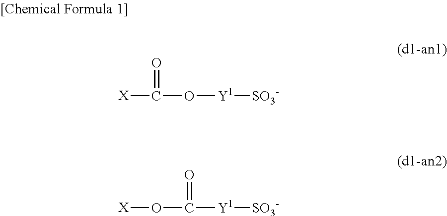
[X]C(O[Y1][SO3-])=O.[X]OC([Y1][SO3-])=O
